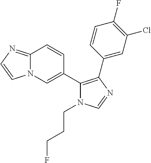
N12C(=NC=C1)C=CC(C1=C(C3=CC(Cl)=C(F)C=C3)N=CN1CCCF)=C2
